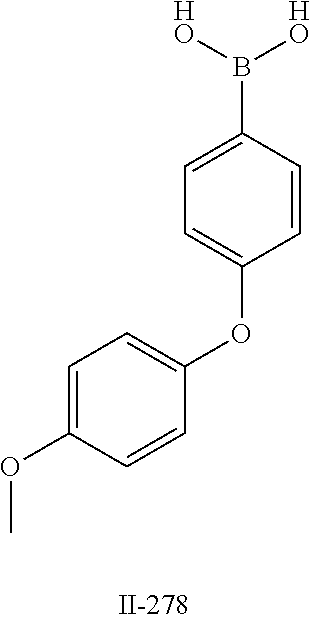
C1=C(B([HO])[HO])C=CC(OC2=CC=C(OC)C=C2)=C1
